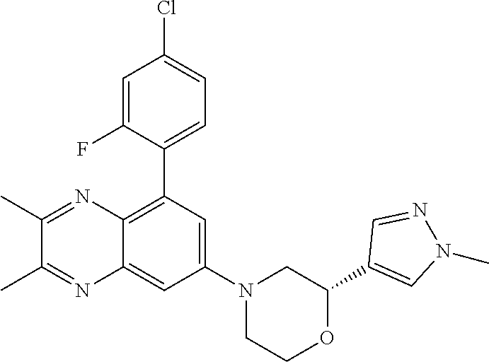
C1(C2=CN(C)N=C2)OCCN(C2=CC(C3=CC=C(Cl)C=C3F)=C3C(=C2)N=C(C)C(C)=N3)C1
